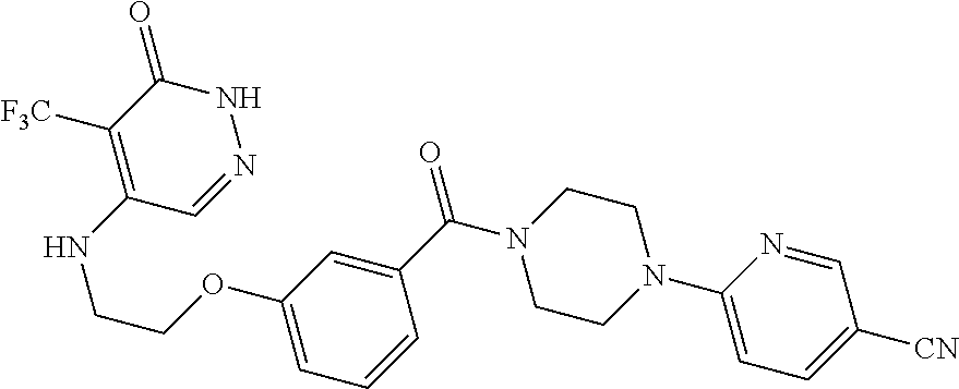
C1(C(N2CCN(C3=CC=C([CN])C=N3)CC2)=O)=CC(OCCNC2=C([F3C])C(=O)NN=C2)=CC=C1
